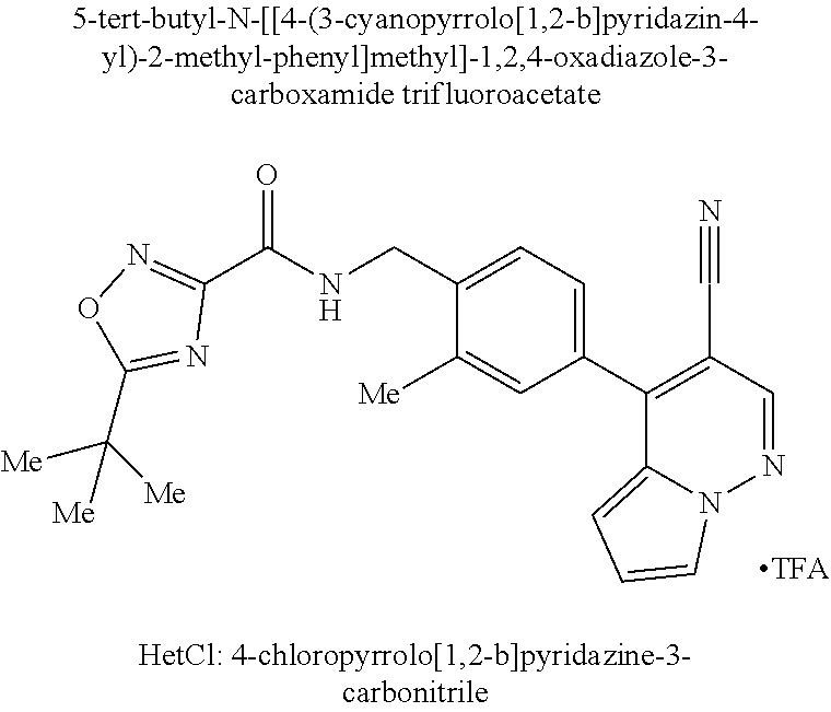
C1(CNC(C2=NOC(C([Me])([Me])[Me])=N2)=O)=CC=C(C2=C(C#N)C=NN3C2=CC=C3)C=C1[Me]
